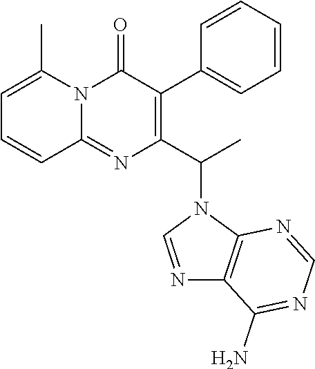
N12C(=NC(C(C)N3C=NC4=C3N=CN=C4N)=C(C3=CC=CC=C3)C1=O)C=CC=C2C
